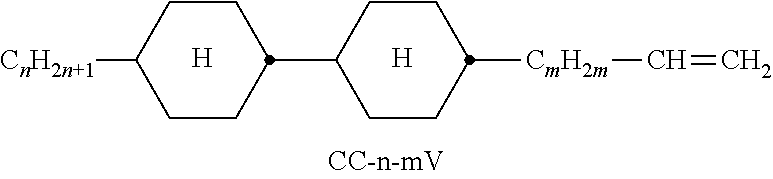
C1C(C2CCC([CnH2n+1])CC2)CCC([CmH2m]C=C)C1
